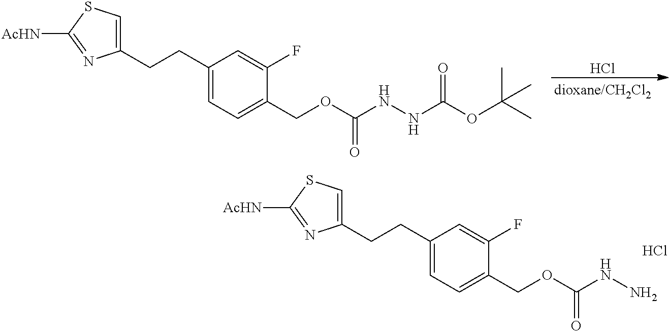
C1(CCC2=CC=C(COC(NN)=O)C(F)=C2)=CSC([AcHN])=N1.Cl.Cl.C1(CCC2=CC=C(COC(NNC(OC(C)(C)C)=O)=O)C(F)=C2)=CSC([AcHN])=N1
